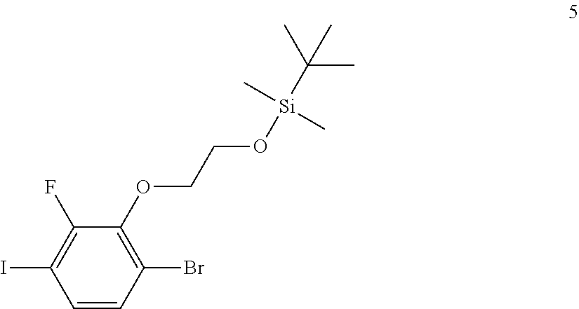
C1(F)=C(I)C=CC(Br)=C1OCCO[Si](C)(C)C(C)(C)C
